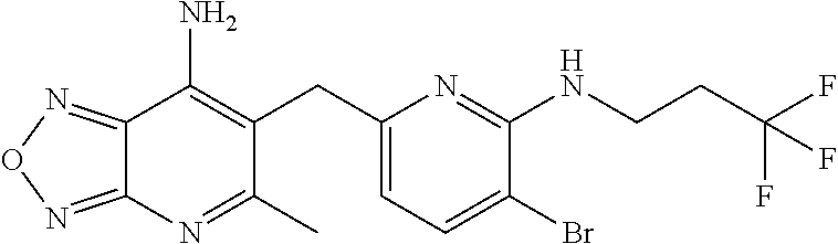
C12=NON=C1N=C(C)C(CC1=CC=C(Br)C(NCCC(F)(F)F)=N1)=C2N
